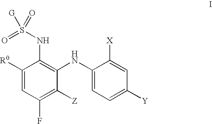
C1([R0])=CC(F)=C([Z])C(NC2=CC=C([Y])C=C2[X])=C1NS(=O)([G])=O
